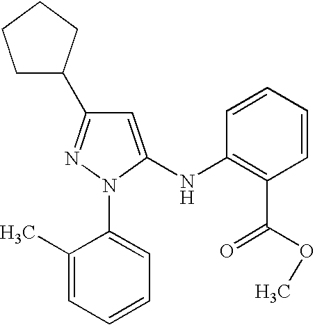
C1C(C2=NN(C3=CC=CC=C3C)C(NC3=C(C(=O)OC)C=CC=C3)=C2)CCC1
